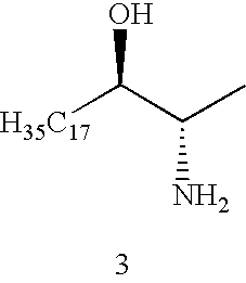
[H35C17]C(C(C)N)O
